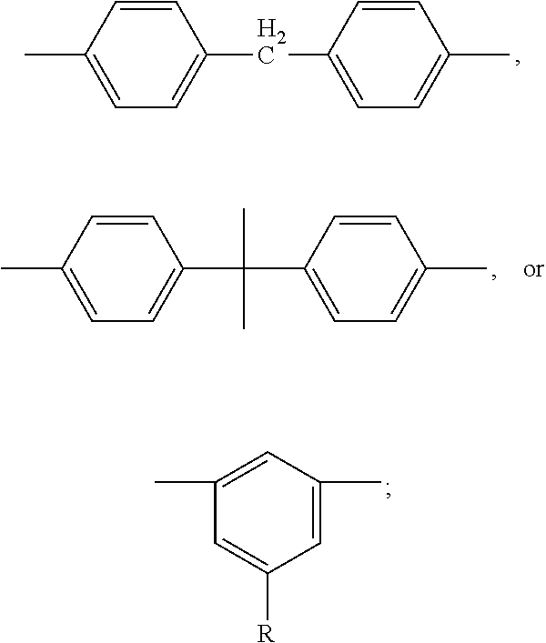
C1=CC(C)=CC=C1CC1=CC=C(C)C=C1.C1=CC(C)=CC=C1C(C1=CC=C(C)C=C1)(C)C.C1=C(C)C=C(C)C=C1[R]
